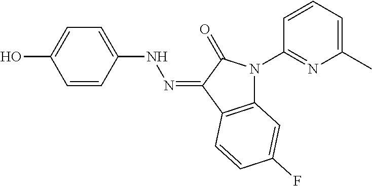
C1=CC(NN=C2C3=C(N(C4=NC(C)=CC=C4)C2=O)C=C(F)C=C3)=CC=C1O
